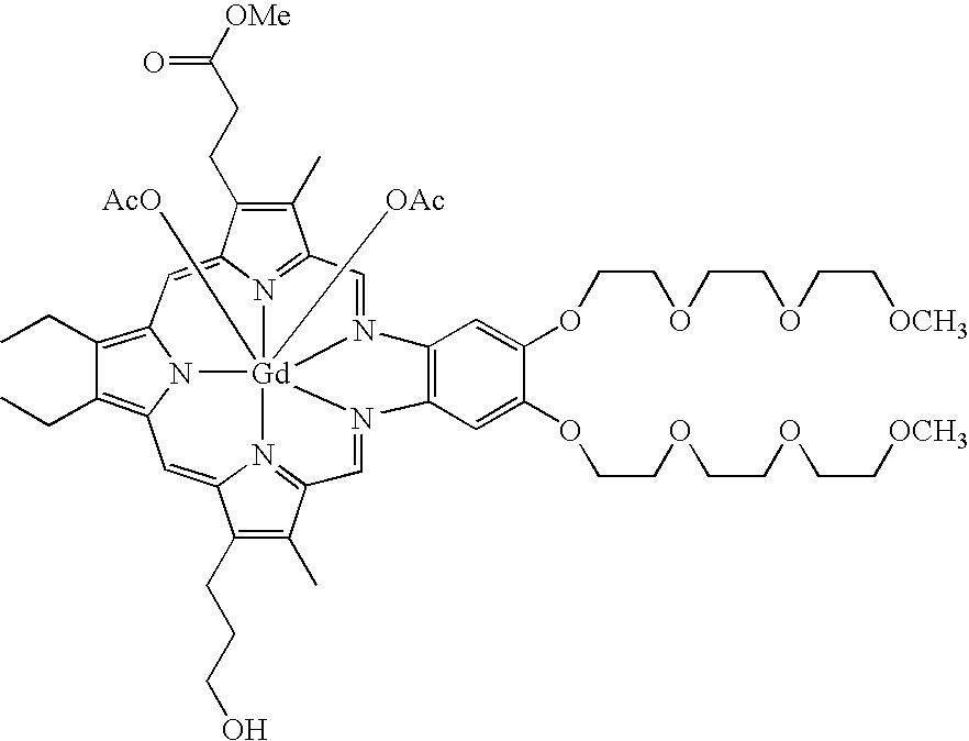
C12=CC3=C(CC)C(CC)=C4C=C5C(CCC([OMe])=O)=C(C)C6=N5[Gd]57([AcO])([OAc])(N1=C(C(C)=C2CCCO)C=N5C1=C(C=C(OCCOCCOCC[OCH3])C(OCCOCCOCC[OCH3])=C1)N7=C6)N43
